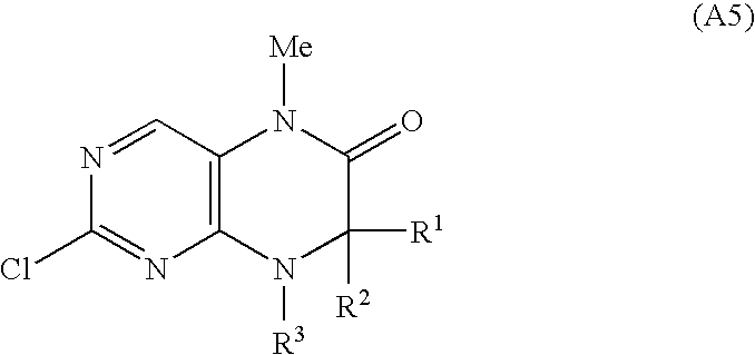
N1=CC2=C(N=C1Cl)N([R3])C([R1])([R2])C(=O)N2[Me]
